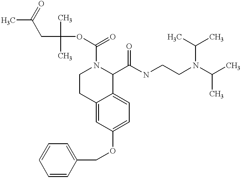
C1=CC=CC(COC2=CC=C3C(=C2)CCN(C(OC(C)(CC(C)=O)C)=O)C3C(NCCN(C(C)C)C(C)C)=O)=C1
